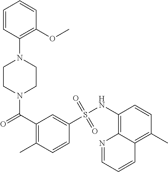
N1(C(C2=C(C)C=CC(S(NC3=C4C(=C(C)C=C3)C=CC=N4)(=O)=O)=C2)=O)CCN(C2=C(OC)C=CC=C2)CC1
